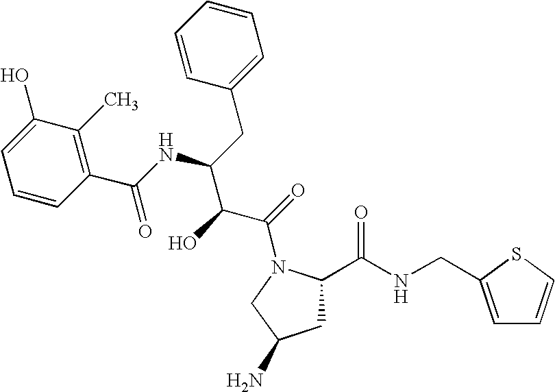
C1C(C(NCC2=CC=CS2)=O)N(C(=O)C(C(NC(C2=C(C)C(O)=CC=C2)=O)CC2=CC=CC=C2)O)CC1N
